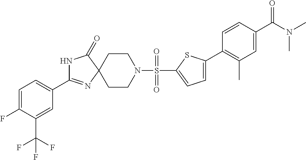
N1C(=O)C2(N=C1C1=CC=C(F)C(C(F)(F)F)=C1)CCN(S(=O)(=O)C1=CC=C(C3=C(C)C=C(C(N(C)C)=O)C=C3)S1)CC2
